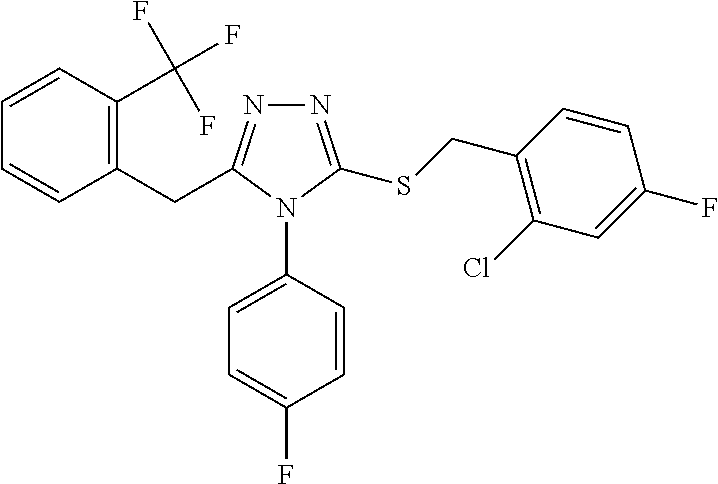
C1=CC(C(F)(F)F)=C(CC2=NN=C(SCC3=C(Cl)C=C(F)C=C3)N2C2=CC=C(F)C=C2)C=C1
